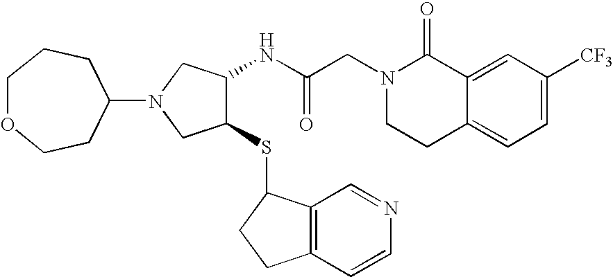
C12=CC([CF3])=CC=C1CCN(CC(NC1C(SC3C4=C(CC3)C=CN=C4)CN(C3CCOCCC3)C1)=O)C2=O
